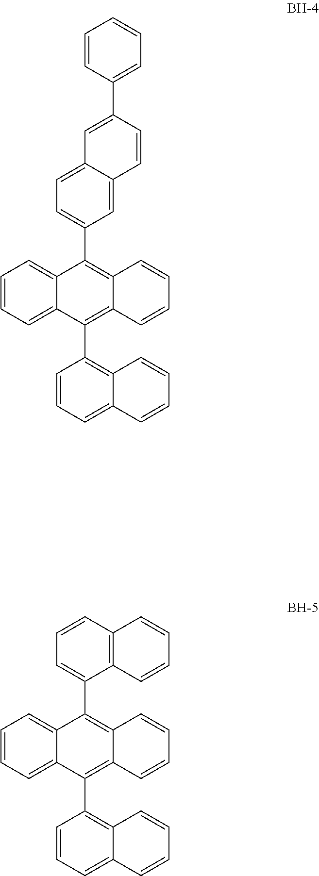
C1(C2=CC=C3C(=C2)C=CC(C2=CC=CC=C2)=C3)=C2C=CC=CC2=C(C2=C3C(=CC=C2)C=CC=C3)C2=CC=CC=C12.C1(C2=CC=CC3=C2C=CC=C3)=C2C=CC=CC2=C(C2=C3C(=CC=C2)C=CC=C3)C2=CC=CC=C12
